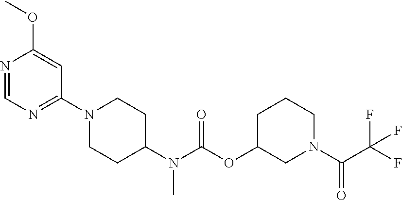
N1=CN=C(N2CCC(N(C(OC3CN(C(C(F)(F)F)=O)CCC3)=O)C)CC2)C=C1OC
